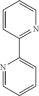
N1=CC=CC=C1C1=NC=CC=C1
